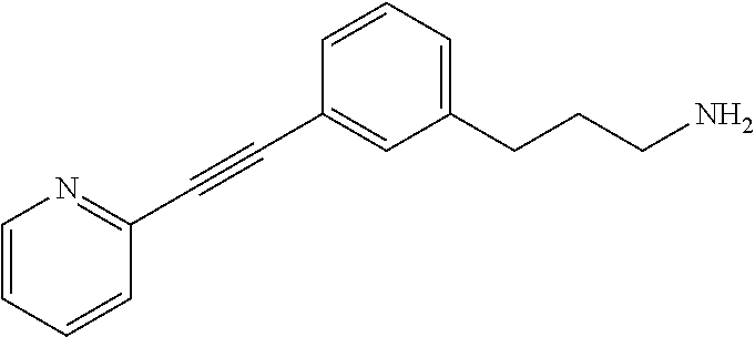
C1=CC=CC(C#CC2=CC(CCCN)=CC=C2)=N1
